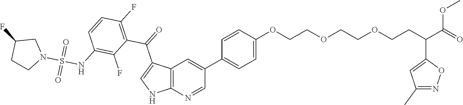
C12=C(N=CC(C3=CC=C(OCCOCCOCCC(C(OC)=O)C4=CC(C)=NO4)C=C3)=C1)NC=C2C(=O)C1=C(F)C=CC(NS(N2CC(F)CC2)(=O)=O)=C1F
